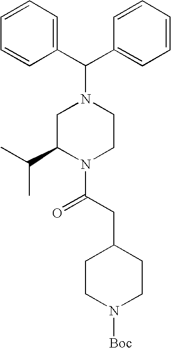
C1(C(C2=CC=CC=C2)N2CC(C(C)C)N(C(CC3CCN([Boc])CC3)=O)CC2)=CC=CC=C1
